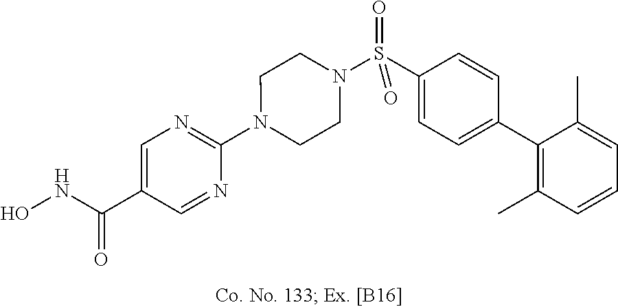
N1(C2=NC=C(C(NO)=O)C=N2)CCN(S(C2=CC=C(C3=C(C)C=CC=C3C)C=C2)(=O)=O)CC1
